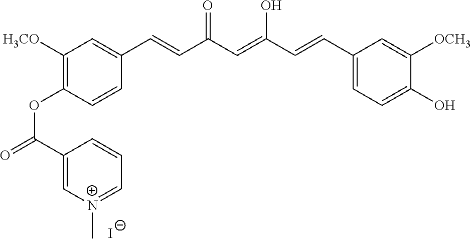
C1([H3CO])=C(OC(=O)C2=C[N+](C)=CC=C2)C=CC(C=CC(C=C(C=CC2=CC=C(O)C([OCH3])=C2)O)=O)=C1.[I-]
